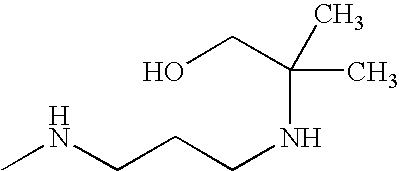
N(C)CCCNC(CO)(C)C
